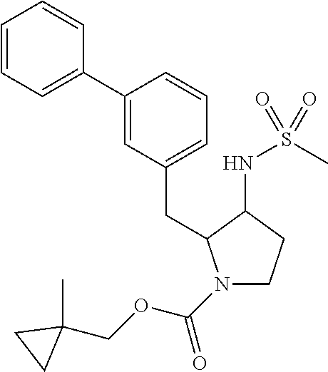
C1(C2=CC(CC3N(C(OCC4(C)CC4)=O)CCC3NS(C)(=O)=O)=CC=C2)=CC=CC=C1
